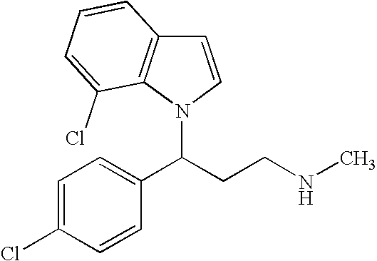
C1=C(Cl)C=CC(C(CCNC)N2C3=C(C=C2)C=CC=C3Cl)=C1
